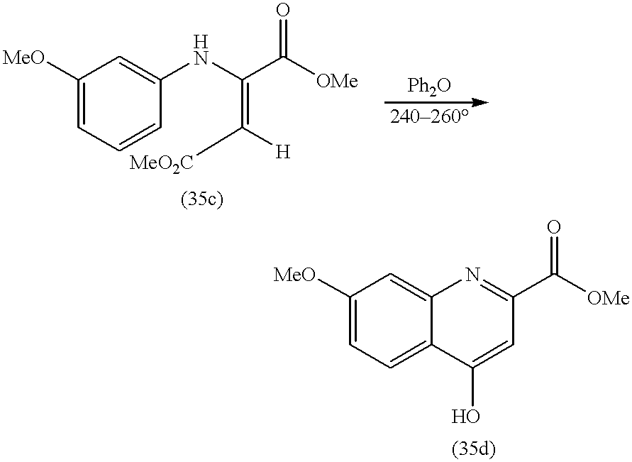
[MeO]C1=CC=CC(NC(=C([H])[MeO2C])C([OMe])=O)=C1.[MeO]C1=CC=C2C(=C1)N=C(C([OMe])=O)C=C2O
